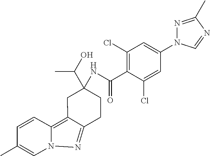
C1=CC(C)=CN2C1=C1C(=N2)CCC(NC(C2=C(Cl)C=C(N3N=C(C)N=C3)C=C2Cl)=O)(C(C)O)C1
